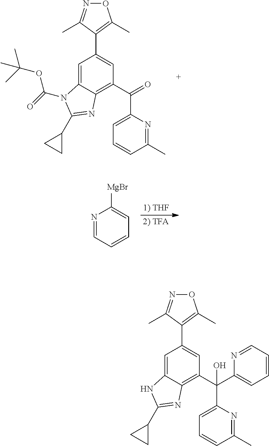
C12=CC(C3=C(C)ON=C3C)=CC(C(C3=CC=CC(C)=N3)(C3=CC=CC=N3)O)=C1N=C(C1CC1)N2.C12=CC(C3=C(C)ON=C3C)=CC(C(C3=CC=CC(C)=N3)=O)=C1N=C(C1CC1)N2C(=O)OC(C)(C)C.[1) THF].[2) TFA].N1=CC=CC=C1[MgBr]
